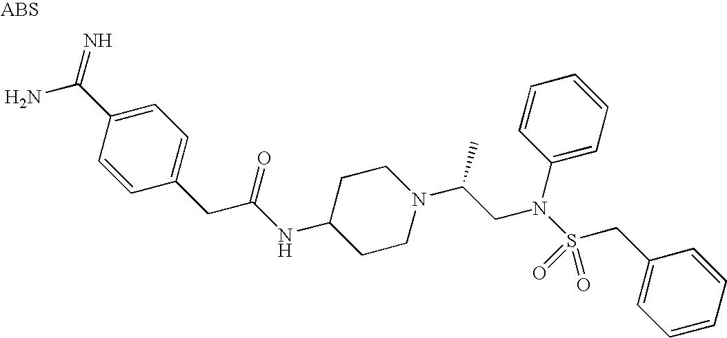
C1(CC(NC2CCN(C(CN(S(CC3=CC=CC=C3)(=O)=O)C3=CC=CC=C3)C)CC2)=O)=CC=C(C(=N)N)C=C1
